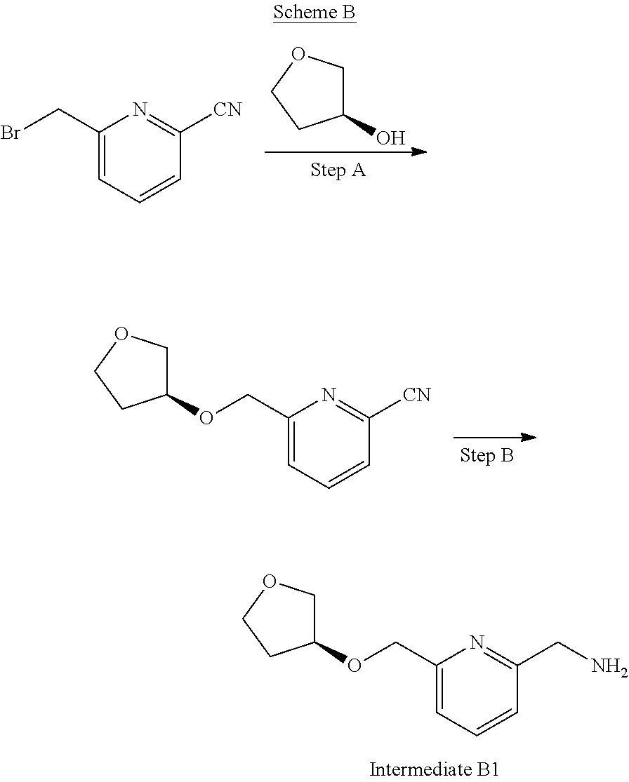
C1(CBr)=CC=CC([CN])=N1.C1(O)COCC1.C1(OCC2=CC=CC([CN])=N2)COCC1.C1(OCC2=CC=CC(CN)=N2)COCC1
